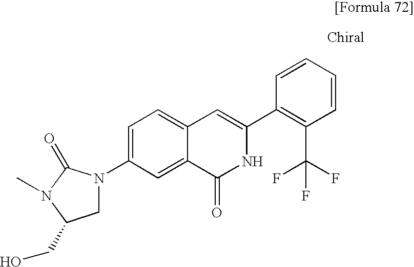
C1=CC=CC(C2=CC3=CC=C(N4CC(CO)N(C)C4=O)C=C3C(=O)N2)=C1C(F)(F)F
